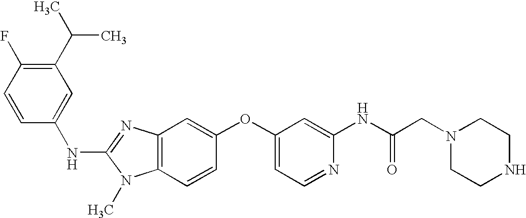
C1(C(C)C)=C(F)C=CC(NC2=NC3=C(N2C)C=CC(OC2=CC=NC(NC(CN4CCNCC4)=O)=C2)=C3)=C1
